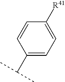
C1(C(C)C)=CC=C([R41])C=C1
